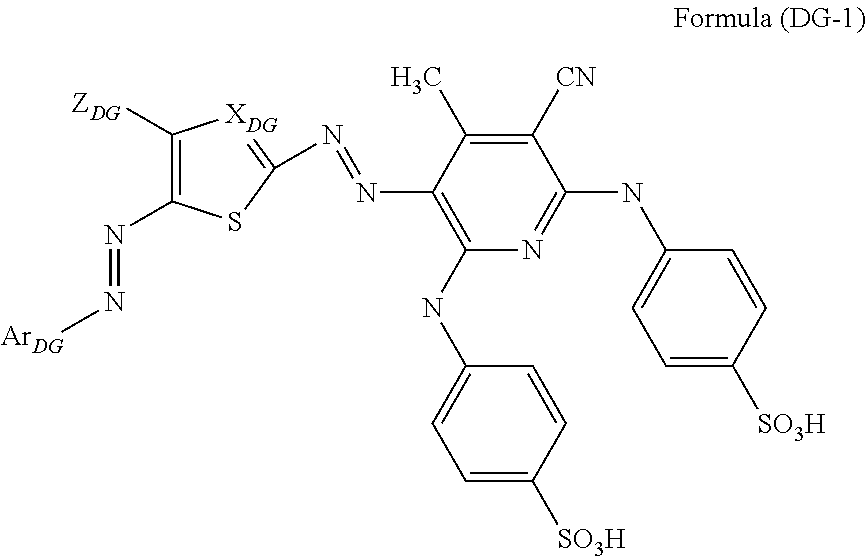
C1([ZDG])=C(N=N[ArDG])SC(N=NC2=C(NC3=CC=C([SO3H])C=C3)N=C(NC3=CC=C([SO3H])C=C3)C([CN])=C2C)=[XDG]1
